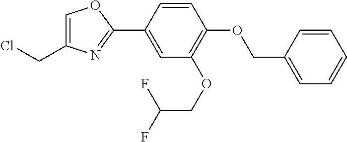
C1=C(CCl)N=C(C2=CC(OCC(F)F)=C(OCC3=CC=CC=C3)C=C2)O1
